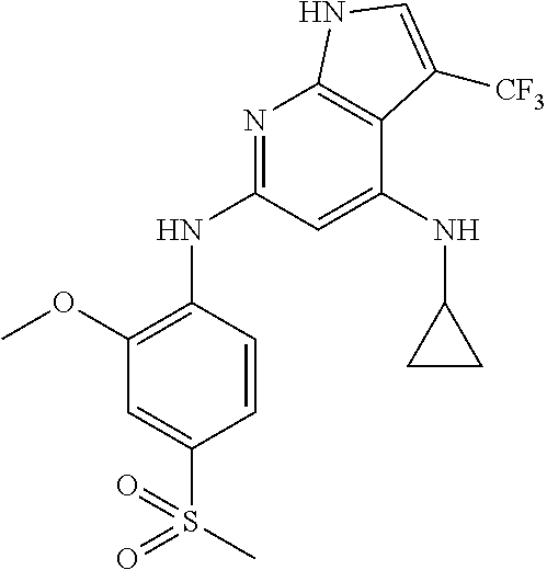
COC1=C(NC2=NC3=C(C(NC4CC4)=C2)C([CF3])=CN3)C=CC(S(C)(=O)=O)=C1
